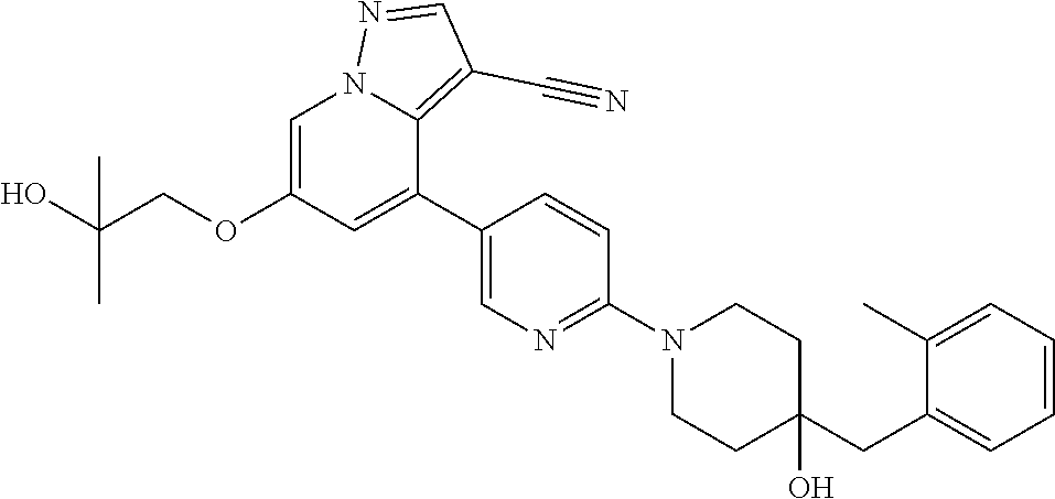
C1=C(OCC(O)(C)C)C=C(C2=CN=C(N3CCC(CC4=CC=CC=C4C)(O)CC3)C=C2)C2=C(C#N)C=NN12
